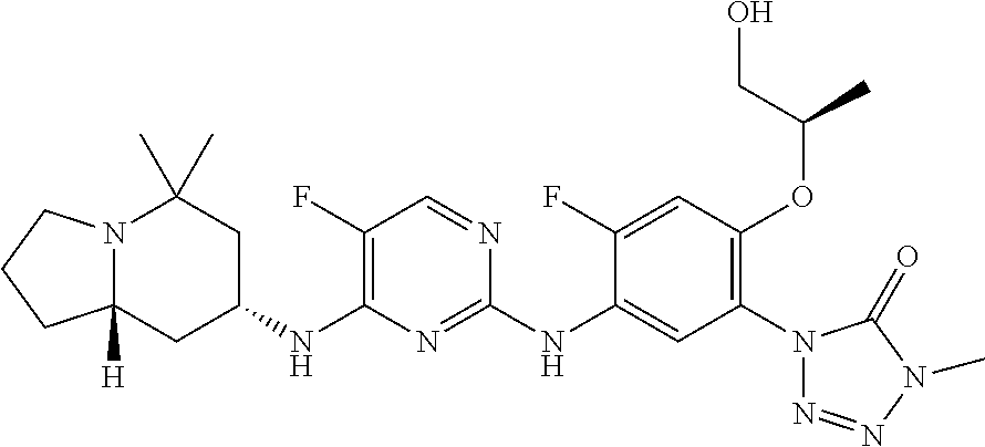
N12C([H])(CC(NC3=C(F)C=NC(NC4=CC(N5N=NN(C)C5=O)=C(OC(C)CO)C=C4F)=N3)CC1(C)C)CCC2
